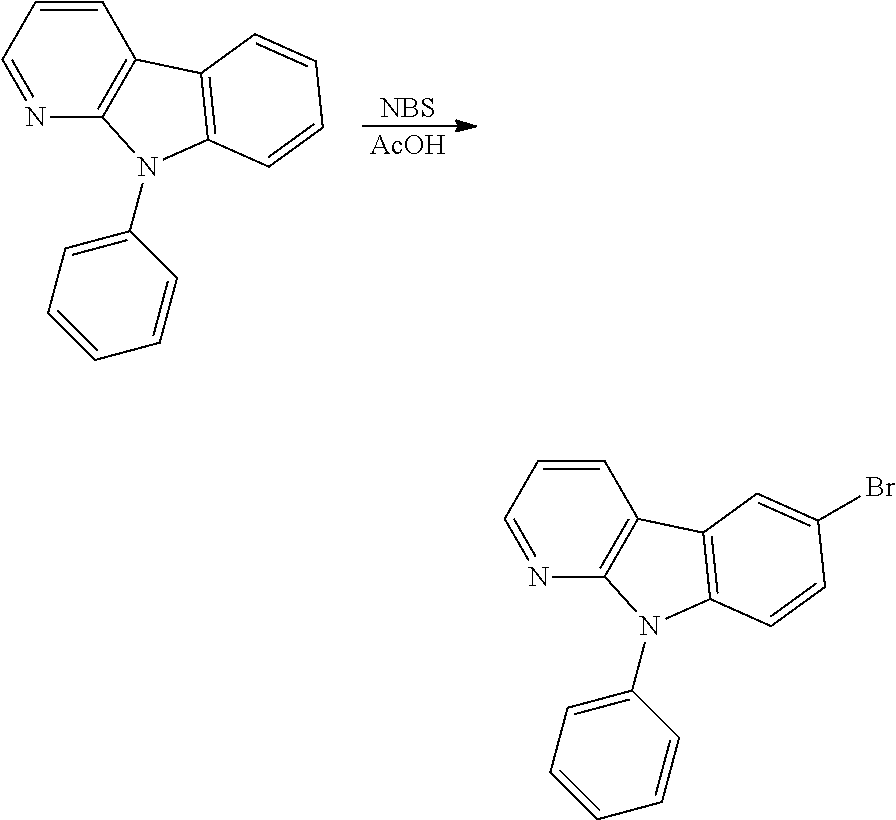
[NBS].[AcOH].C1=CC=NC2=C1C1=C(N2C2=CC=CC=C2)C=CC=C1.C1=CC=NC2=C1C1=C(N2C2=CC=CC=C2)C=CC(Br)=C1
